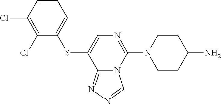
C1(Cl)=C(Cl)C=CC=C1SC1=CN=C(N2CCC(N)CC2)N2C1=NN=C2
